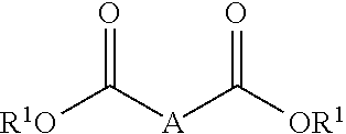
[R1O]C([A]C([OR1])=O)=O
